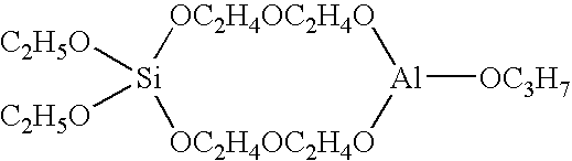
[OC2H4OC2H4O]1[Si]([C2H5O])([C2H5O])[OC2H4OC2H4O][Al]1[OC3H7]
